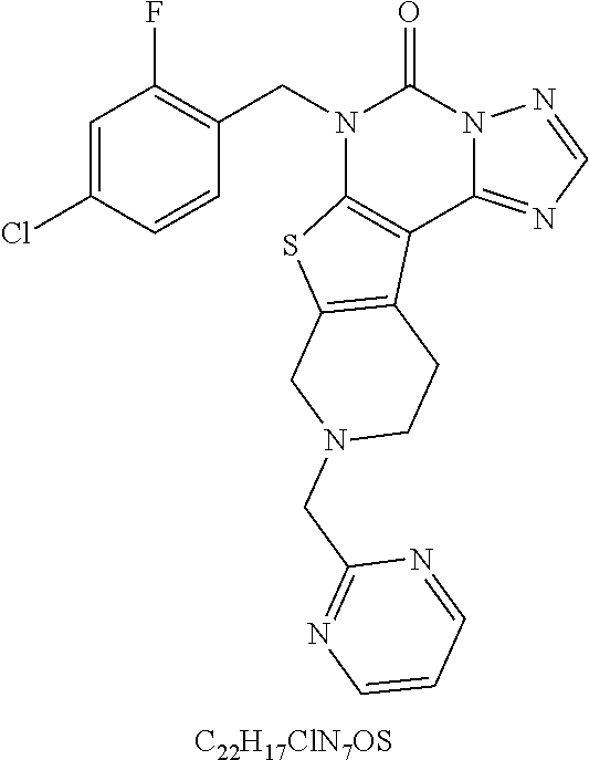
C1=C(Cl)C=CC(CN2C3=C(C4=NC=NN4C2=O)C2=C(S3)CN(CC3=NC=CC=N3)CC2)=C1F.[C22H17ClN7OS]
